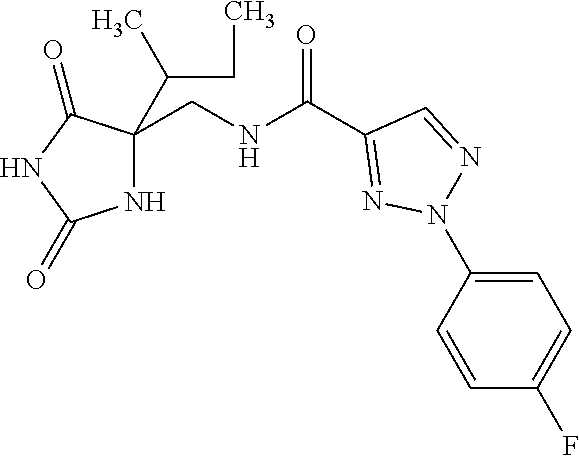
C1=CC(F)=CC=C1N1N=CC(C(NCC2(C(CC)C)NC(=O)NC2=O)=O)=N1
